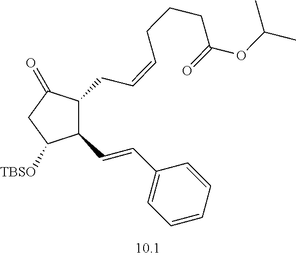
C1(C=CC2=CC=CC=C2)C([TBSO])CC(=O)C1CC=CCCCC(OC(C)C)=O
